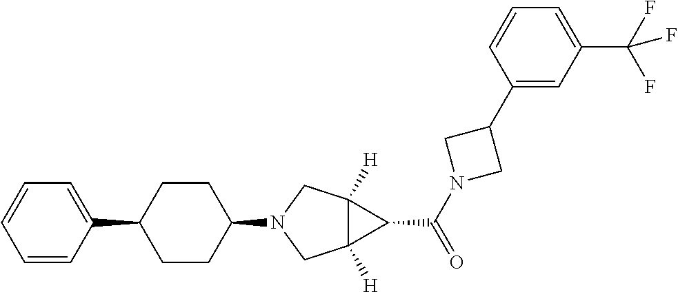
C12([H])C([H])(CN(C3CCC(C4=CC=CC=C4)CC3)C1)C2C(=O)N1CC(C2=CC(C(F)(F)F)=CC=C2)C1
